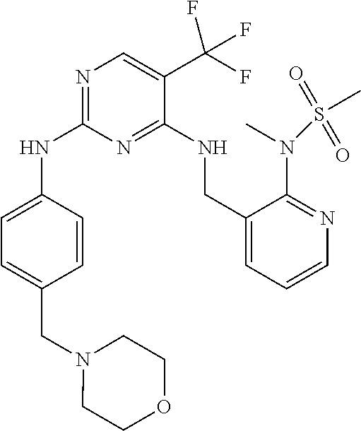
C1=C(NC2=NC=C(C(F)(F)F)C(NCC3=CC=CN=C3N(C)S(C)(=O)=O)=N2)C=CC(CN2CCOCC2)=C1
